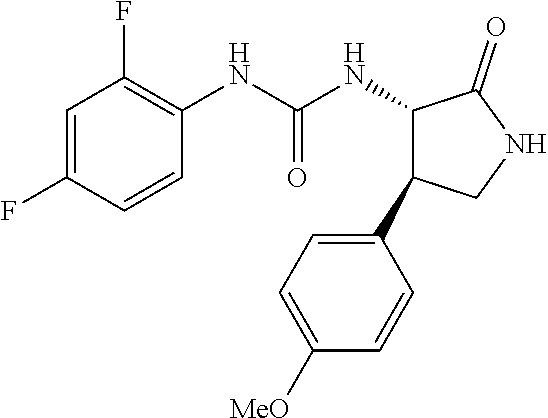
C1=C(F)C=CC(NC(NC2C(=O)NCC2C2=CC=C([MeO])C=C2)=O)=C1F
